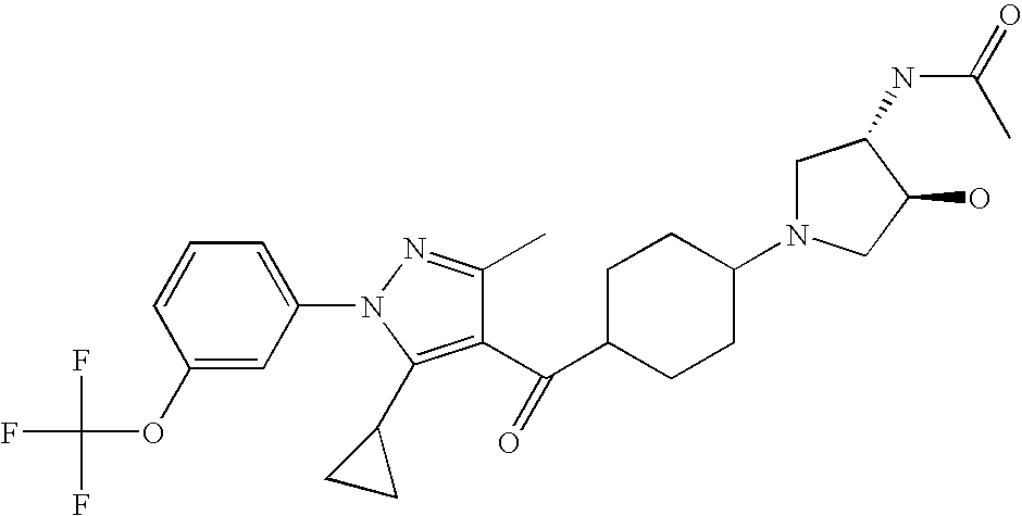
C1(C)=NN(C2=CC=CC(OC(F)(F)F)=C2)C(C2CC2)=C1C(C1CCC(N2CC(NC(=O)C)C(O)C2)CC1)=O
